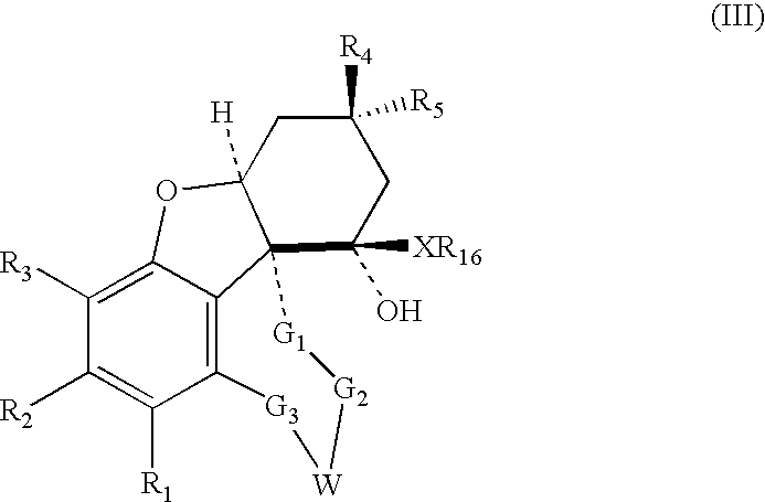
C1([R2])=C([R1])C2=C3C(=C1[R3])OC1([H])CC([R4])([R5])CC([XR16])(O)C13[G1][G2][W][G3]2
